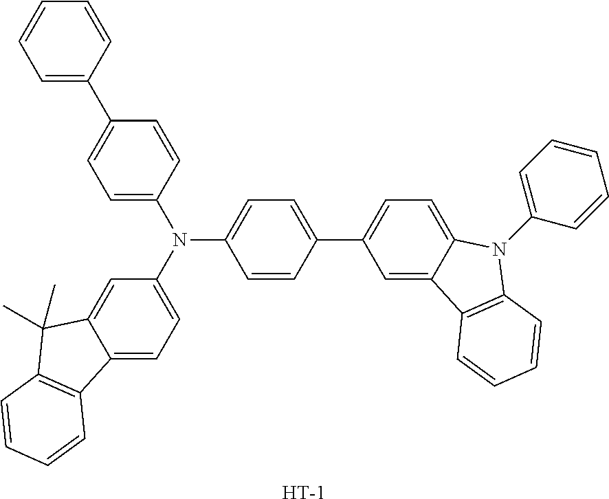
C1=CC(N(C2=CC=C3C(=C2)C(C)(C)C2=C3C=CC=C2)C2=CC=C(C3=CC=C4C(=C3)C3=C(N4C4=CC=CC=C4)C=CC=C3)C=C2)=CC=C1C1=CC=CC=C1.[H]
